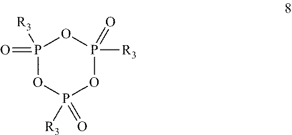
P1(=O)([R3])OP([R3])(=O)OP([R3])(=O)O1
